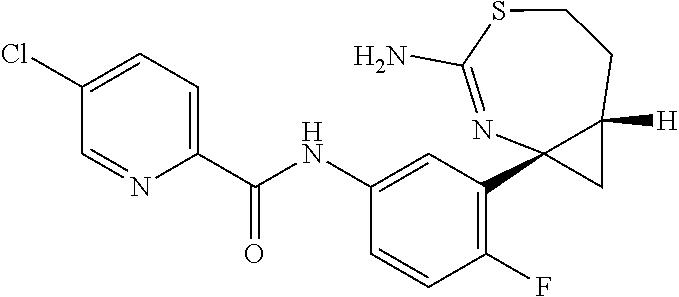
C1(Cl)=CC=C(C(NC2=CC(C34CC3([H])CCSC(N)=N4)=C(F)C=C2)=O)N=C1
